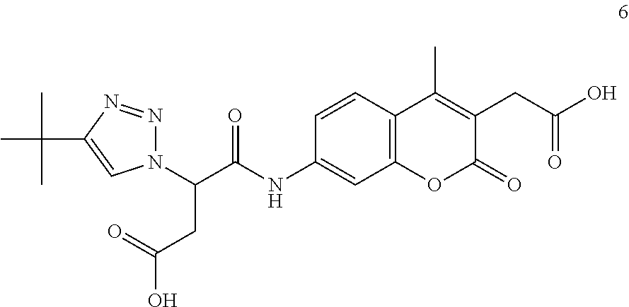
C1=CC2=C(C=C1NC(C(CC(O)=O)N1N=NC(C(C)(C)C)=C1)=O)OC(=O)C(CC(O)=O)=C2C
